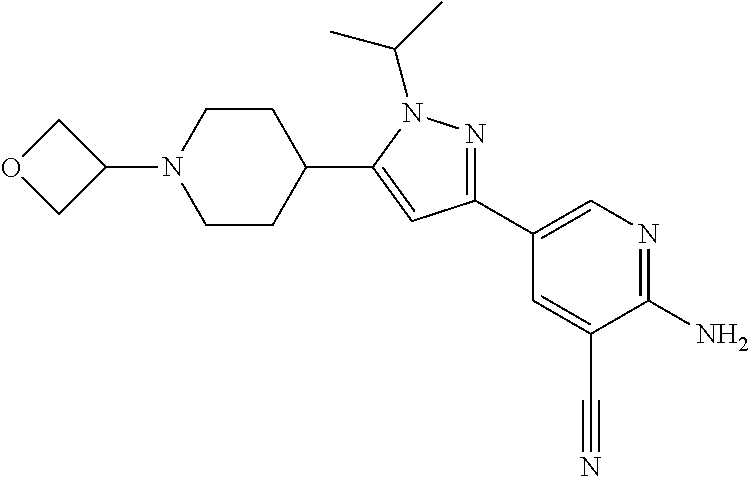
N1=C(C2=CN=C(N)C(C#N)=C2)C=C(C2CCN(C3COC3)CC2)N1C(C)C
